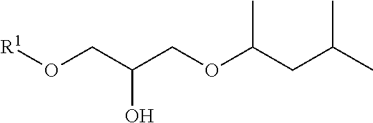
O(CC(CO[R1])O)C(CC(C)C)C
